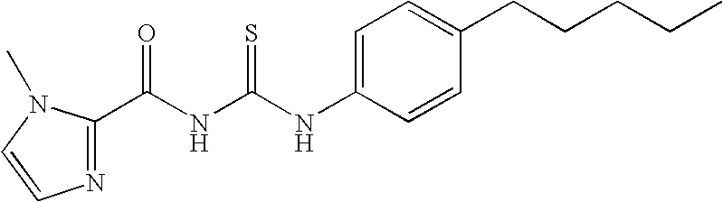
C(NC(NC1=CC=C(CCCCC)C=C1)=S)(=O)C1=NC=CN1C
